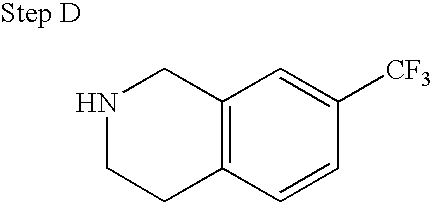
C12=C(C=CC([CF3])=C1)CCNC2
